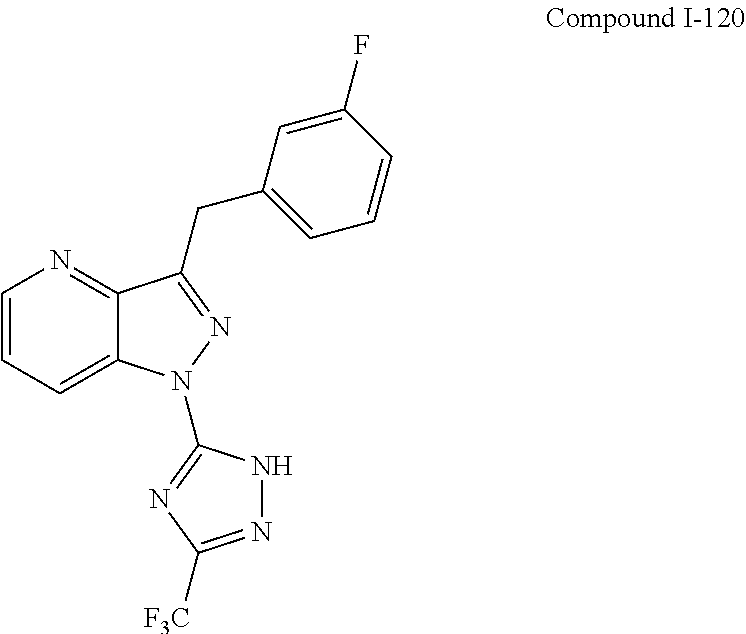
C1=CC=C2C(=N1)C(CC1=CC=CC(F)=C1)=NN2C1=NC([F3C])=NN1
